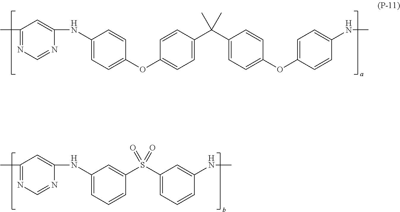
C1(C)=NC=NC(NC2=CC=C(OC3=CC=C(C(C4=CC=C(OC5=CC=C(NC)C=C5)C=C4)(C)C)C=C3)C=C2)=C1.C1(C)=NC=NC(NC2=CC=CC(S(C3=CC=CC(NC)=C3)(=O)=O)=C2)=C1
